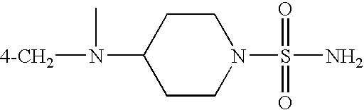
C1CC(N(C)[4-CH2])CCN1S(=O)(=O)N
